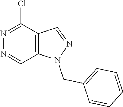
N1=CC2=C(C(Cl)=N1)C=NN2CC1=CC=CC=C1
